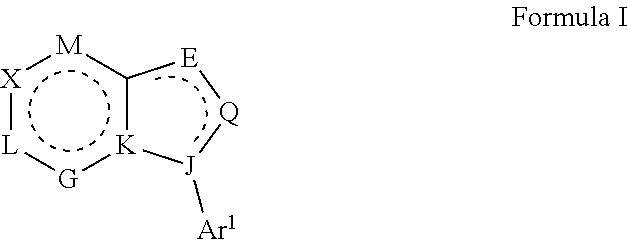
[X]1:[L]:[G]:[K]2c([M]:1)[E][Q][J]2[Ar1]
